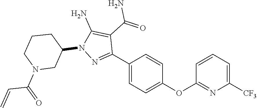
N1=C(C2=CC=C(OC3=NC([CF3])=CC=C3)C=C2)C(C(N)=O)=C(N)N1C1CN(C(C=C)=O)CCC1
